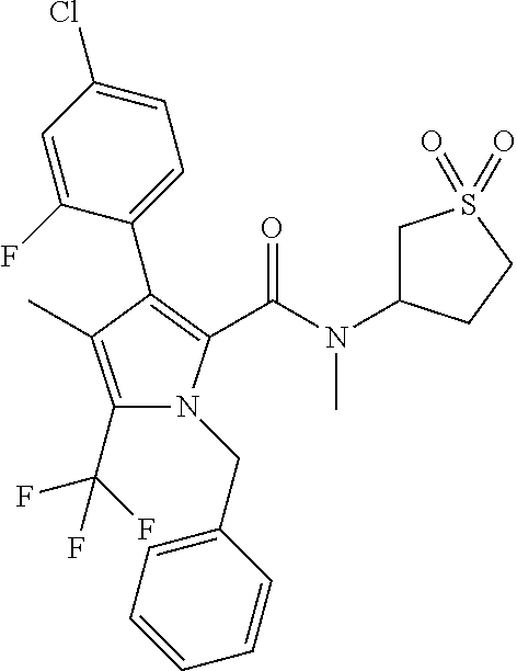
C1(C2=C(C(=O)N(C)C3CS(=O)(=O)CC3)N(CC3=CC=CC=C3)C(C(F)(F)F)=C2C)=CC=C(Cl)C=C1F
